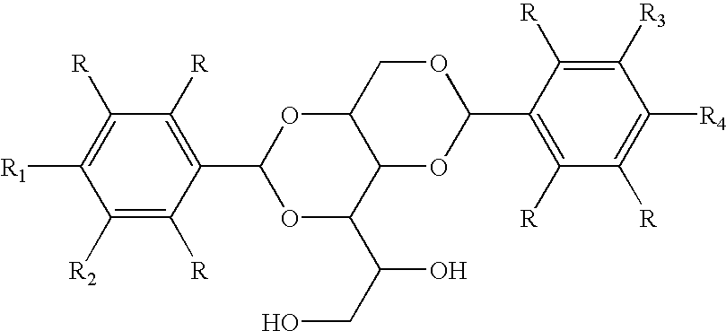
C1([R])=C([R1])C([R2])=C([R])C(C2OC(C(O)CO)C3C(O2)COC(C2=C([R])C([R])=C([R4])C([R3])=C2[R])O3)=C1[R]
